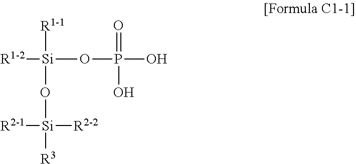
[R1-2][Si](OP(O)(=O)O)(O[Si]([R2-1])([R2-2])[R3])[R1-1]
